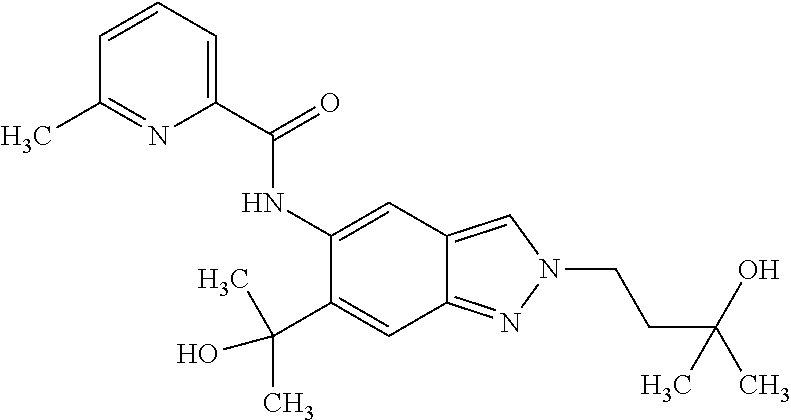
N(C1=CC2=CN(CCC(C)(C)O)N=C2C=C1C(C)(O)C)C(C1=CC=CC(C)=N1)=O
